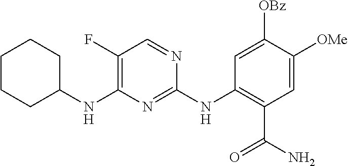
C1(NC2=NC(NC3CCCCC3)=C(F)C=N2)=C(C(N)=O)C=C([OMe])C([OBz])=C1
